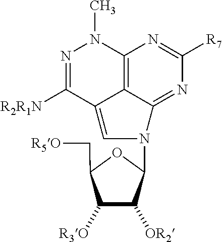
N1=C([R2R1N])C2=CN(C3C([OR2])C([R3O])C(C[R5O])O3)C3=NC([R7])=NC(=C23)N1C
